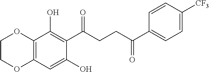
C12=C(C=C(O)C(C(CCC(C3=CC=C([CF3])C=C3)=O)=O)=C1O)OCCO2
